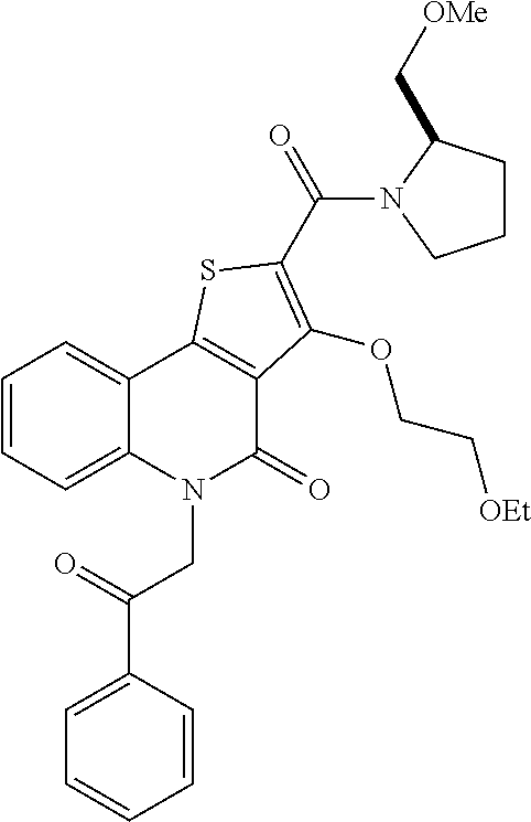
C1(C(=O)CN2C(=O)C3=C(C4=CC=CC=C24)SC(C(N2CCCC2C[OMe])=O)=C3OCC[OEt])=CC=CC=C1
